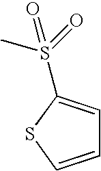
C1=CSC(S(=O)(C)=O)=C1
